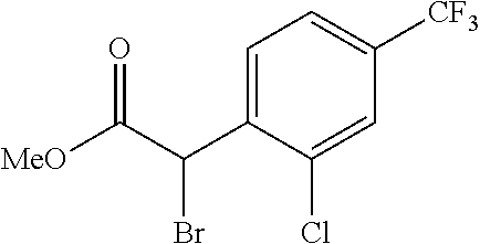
C1=C(C(C([MeO])=O)Br)C(Cl)=CC([CF3])=C1
